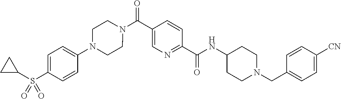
N(C(C1=NC=C(C(=O)N2CCN(C3=CC=C(S(C4CC4)(=O)=O)C=C3)CC2)C=C1)=O)C1CCN(CC2=CC=C([CN])C=C2)CC1
